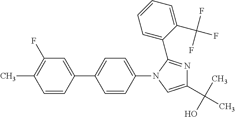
C1=CC(C2=CC=C(N3C=C(C(C)(O)C)N=C3C3=CC=CC=C3C(F)(F)F)C=C2)=CC(F)=C1C
